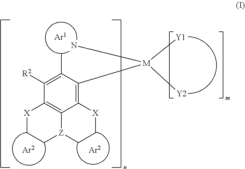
C1([R2])=C(C)C([M](N)([Y1])[Y2])=C2C3=C1[X]CC[Z]3CC[X]2
